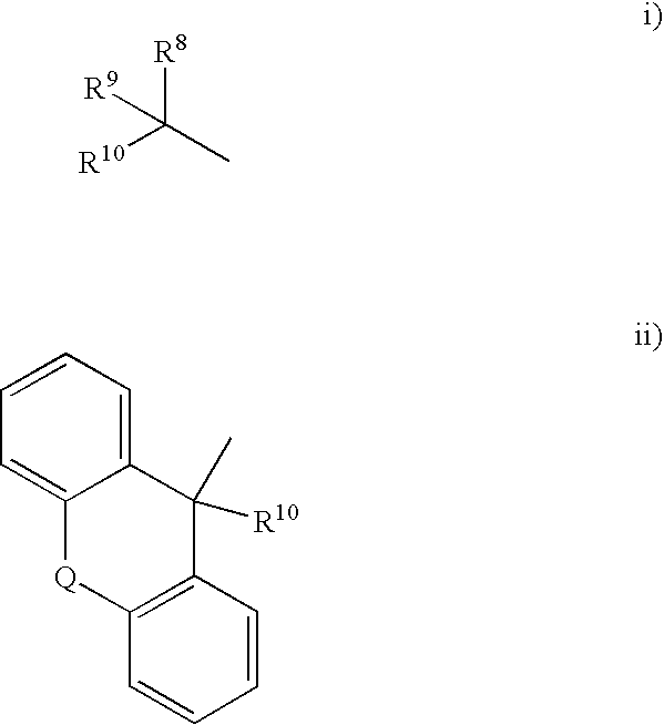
[R10]C(C)([R8])[R9].C12=CC=CC=C1[Q]C1=C(C2([R10])C)C=CC=C1
